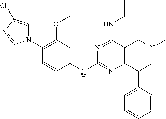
C1(N2C=C(Cl)N=C2)=C(OC)C=C(NC2=NC3=C(C(NCC)=N2)CN(C)CC3C2=CC=CC=C2)C=C1
